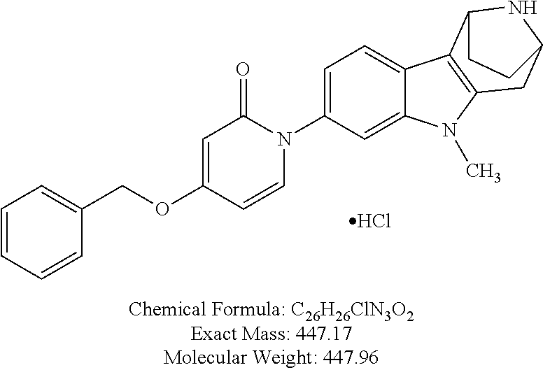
C1(COC2=CC(=O)N(C3=CC=C4C(=C3)N(C)C3=C4C4NC(C3)CC4)C=C2)=CC=CC=C1.Cl
